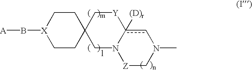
[X]1(B[A])CCC2(CC1)CN1c([(D)r])(cN(C)C[Z]1)[Y]C2
